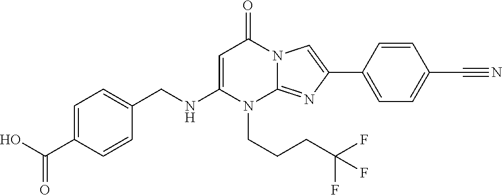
C1=C(C(O)=O)C=CC(CNC2=CC(=O)N3C(=NC(C4=CC=C(C#N)C=C4)=C3)N2CCCC(F)(F)F)=C1
